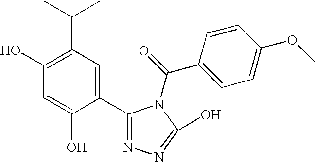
C1(O)=C(C(C)C)C=C(C2=NN=C(O)N2C(C2=CC=C(OC)C=C2)=O)C(O)=C1
